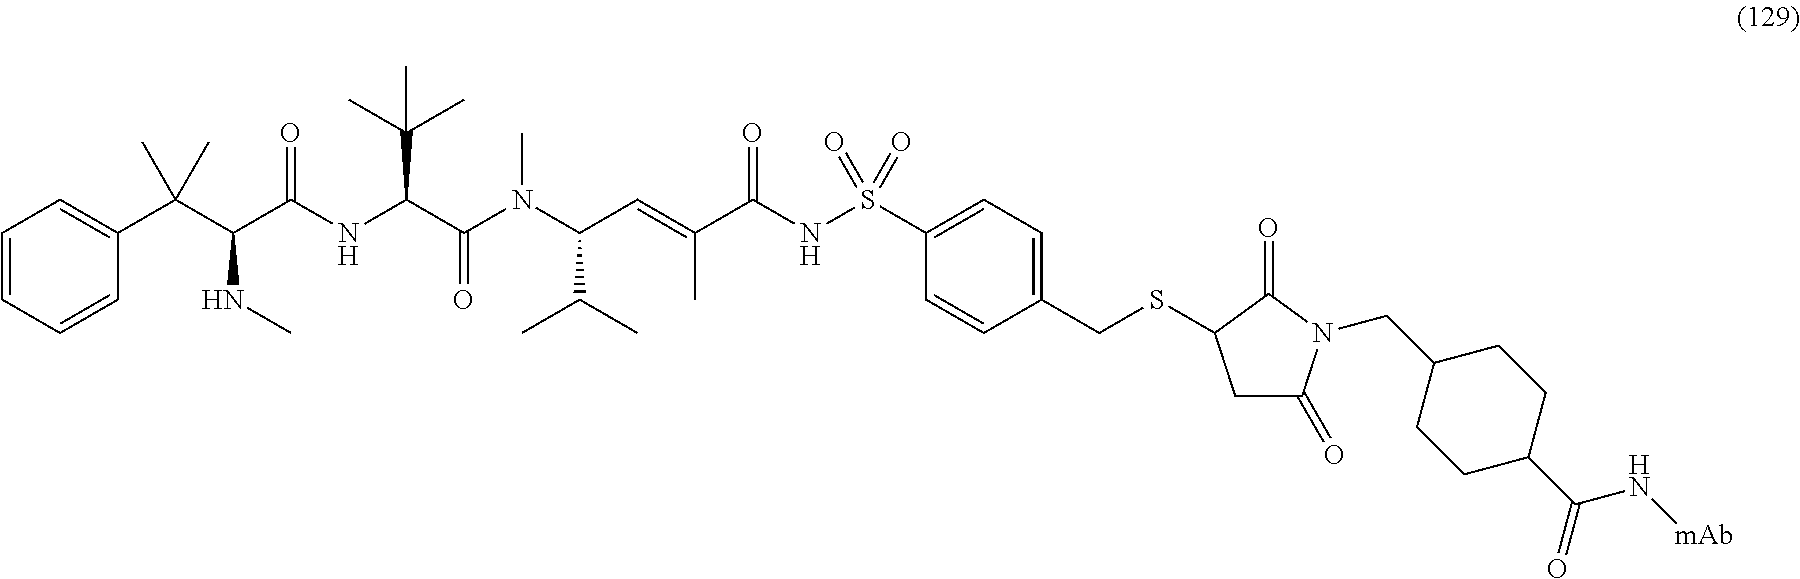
C1=CC=CC(C(C(NC)C(=O)NC(C(C)(C)C)C(=O)N(C)C(C(C)C)C=C(C)C(=O)NS(=O)(=O)C2=CC=C(CSC3CC(=O)N(CC4CCC(C(N[mAb])=O)CC4)C3=O)C=C2)(C)C)=C1
